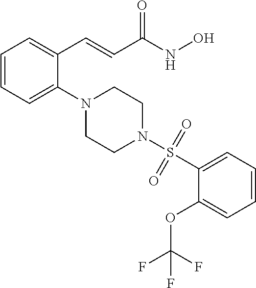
C1=CC=C(N2CCN(S(=O)(=O)C3=CC=CC=C3OC(F)(F)F)CC2)C(C=CC(NO)=O)=C1
